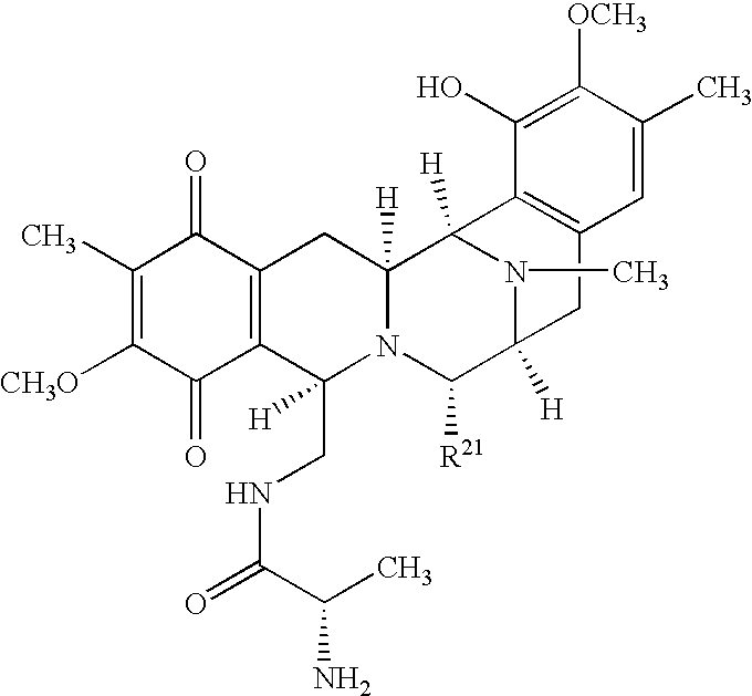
C1(C)=C([CH3O])C(=O)C2=C(C1=O)CC1([H])N(C2(CNC(=O)C(C)N)[H])C([R21])C2([H])N(C)C1([H])C1=C(C2)C=C(C)C([OCH3])=C1O
